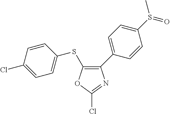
C1=C(Cl)C=CC(SC2=C(C3=CC=C(S(C)=O)C=C3)N=C(Cl)O2)=C1
